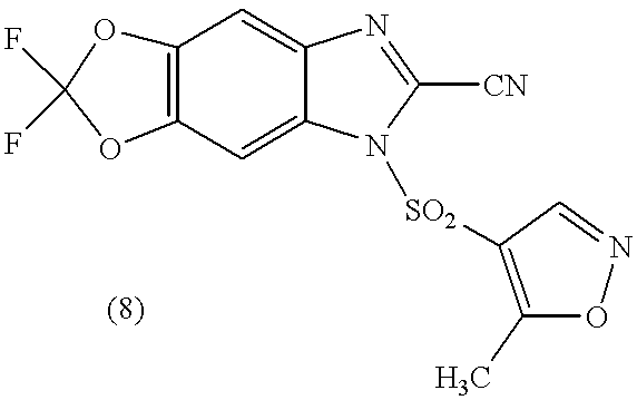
C12=C(C=C3C(=C1)N=C([CN])N3[SO2]C1=C(C)ON=C1)OC(F)(F)O2
